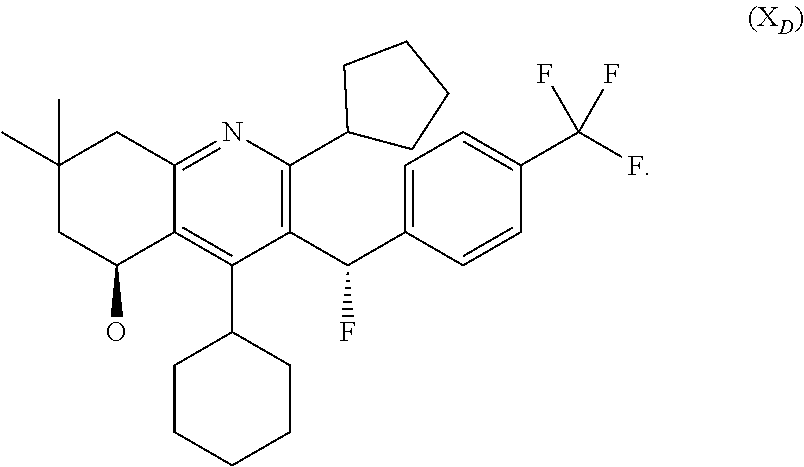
C1(C)(C)CC(O)C2=C(C3CCCCC3)C(C(C3=CC=C(C(F)(F)F)C=C3)F)=C(C3CCCC3)N=C2C1
